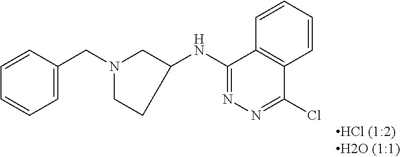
C1=CC(CN2CCC(NC3=NN=C(Cl)C4=C3C=CC=C4)C2)=CC=C1
